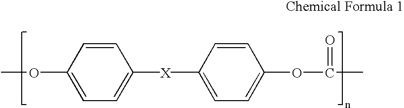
COC1=CC=C([X]C2=CC=C(OC(C)=O)C=C2)C=C1
